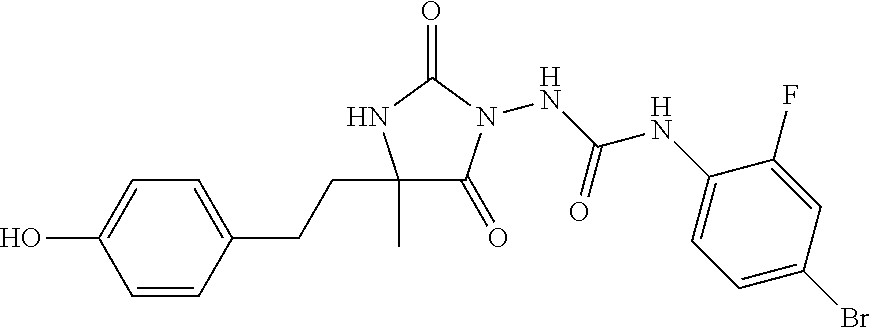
C1(C)(CCC2=CC=C(O)C=C2)C(=O)N(NC(NC2=CC=C(Br)C=C2F)=O)C(=O)N1
